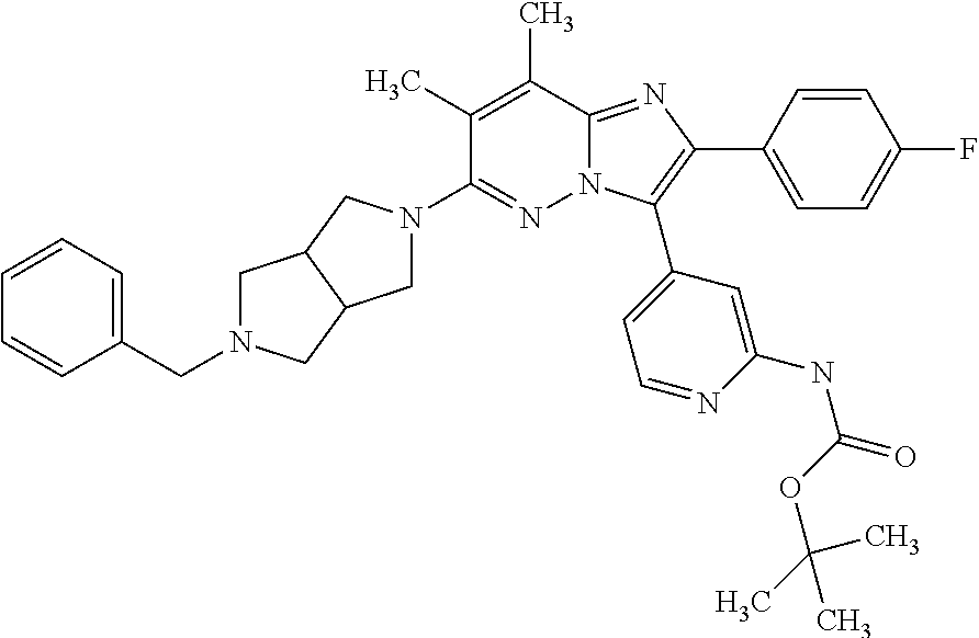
N1=C(N2CC3C(C2)CN(CC2=CC=CC=C2)C3)C(C)=C(C)C2=NC(C3=CC=C(F)C=C3)=C(C3=CC=NC(NC(OC(C)(C)C)=O)=C3)N12
